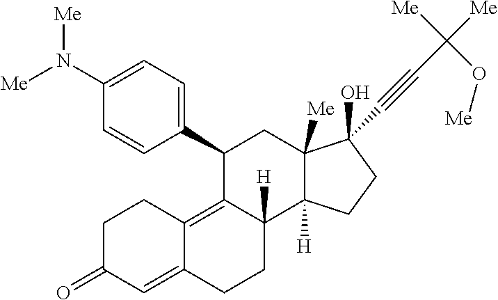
N(C1=CC=C(C2C3=C4C(=CC(=O)CC4)CCC3([H])C3([H])C([Me])(C2)C(O)(C#CC([Me])([Me])O[Me])CC3)C=C1)([Me])[Me]
